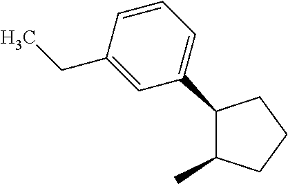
C1(C2=CC=CC(CC)=C2)C(C)CCC1
